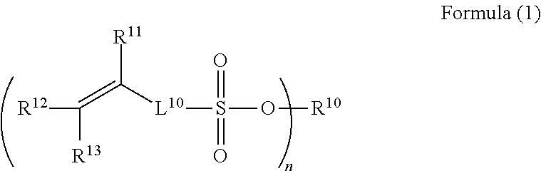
[R12]C([R13])=C([L10]S(O[R10])(=O)=O)[R11]
